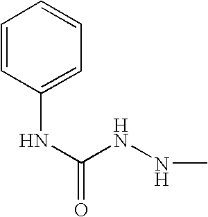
C1=CC(NC(NNC)=O)=CC=C1
